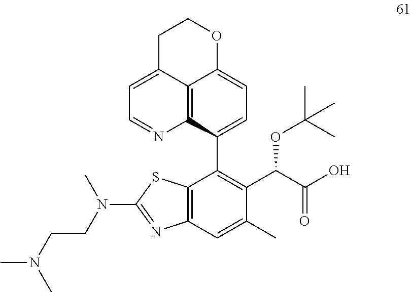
C1C2=CC=NC3=C2C(=CC=C3C2=C(C(OC(C)(C)C)C(=O)O)C(C)=CC3=C2SC(N(C)CCN(C)C)=N3)OC1
